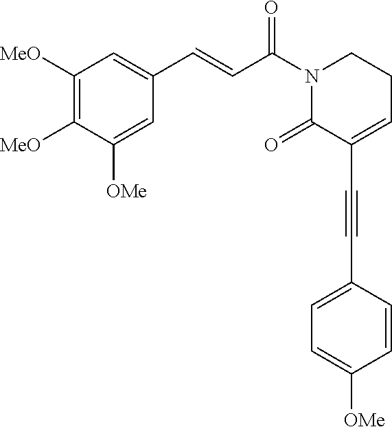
C1([MeO])=C([MeO])C([OMe])=CC(C=CC(N2C(=O)C(C#CC3=CC=C([OMe])C=C3)=CCC2)=O)=C1
